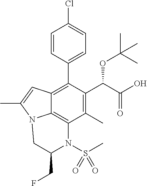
C1=CC(C2=C3C4=C(C(C)=C2C(C(=O)O)OC(C)(C)C)N(S(=O)(C)=O)C(CF)CN4C(C)=C3)=CC=C1Cl
